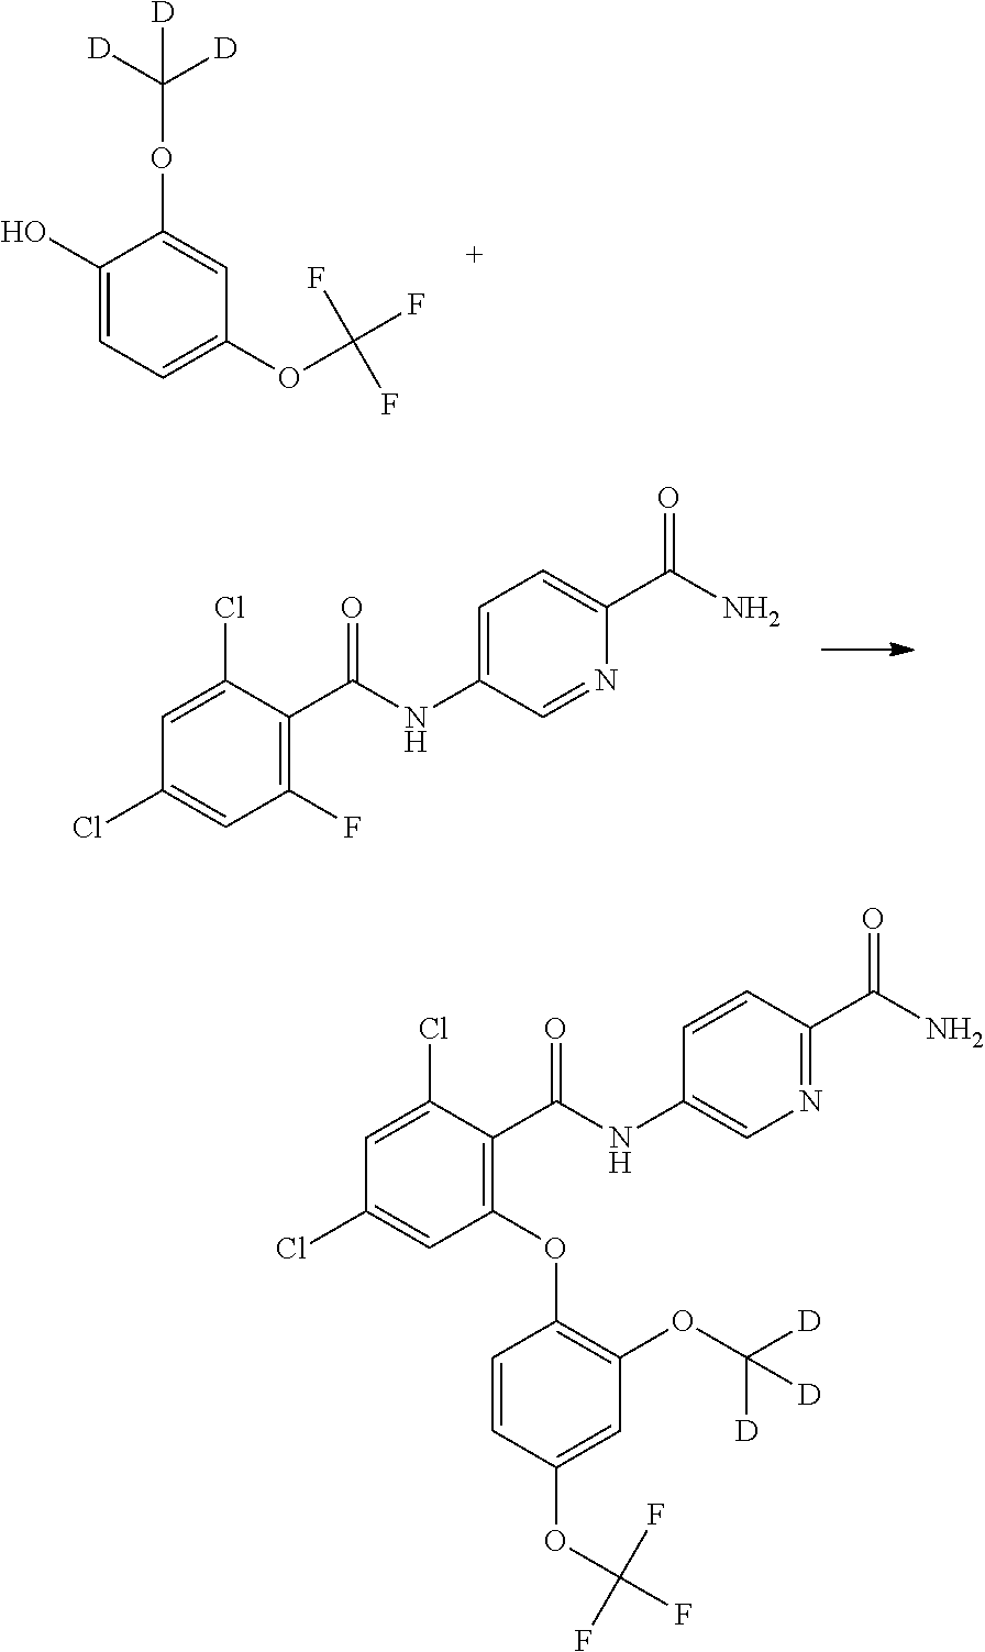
C1=C(O)C(OC([D])([D])[D])=CC(OC(F)(F)F)=C1.C1=C(Cl)C(C(=O)NC2=CC=C(C(N)=O)N=C2)=C(F)C=C1Cl.C1=CC(OC(F)(F)F)=CC(OC([D])([D])[D])=C1OC1=C(C(=O)NC2=CN=C(C(N)=O)C=C2)C(Cl)=CC(Cl)=C1
